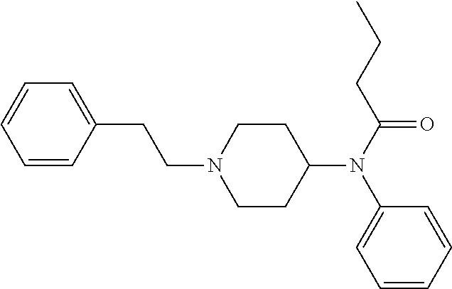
N1(CCC2=CC=CC=C2)CCC(N(C2=CC=CC=C2)C(CCC)=O)CC1
